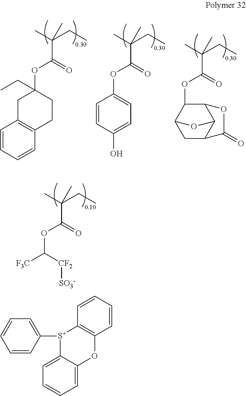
C(OC(C(C)(CC)C)=O)([F3C])[CF2][SO3-].C1([S+]2C3=CC=CC=C3OC3=C2C=CC=C3)=CC=CC=C1.C1(OC(C(C)(CC)C)=O)=CC=C(O)C=C1.O(C(C(C)(CC)C)=O)C1(CC)CC2=C(CC1)C=CC=C2.C1(OC(C(C)(CC)C)=O)C2CC3C(C1OC3=O)O2
